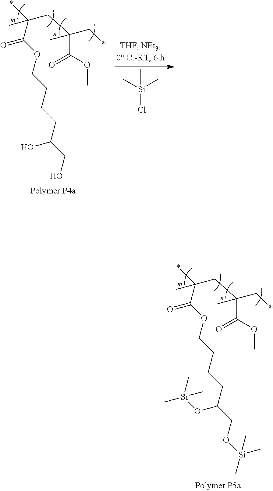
C(CCCCOC(C(*)(CC(C*)(C(OC)=O)C)C)=O)(CO[Si](C)(C)C)O[Si](C)(C)C.C(CCCCOC(C(*)(CC(C*)(C(OC)=O)C)C)=O)(CO)O.Cl[Si](C)(C)C
